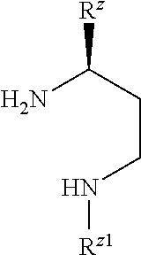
[Rz]C(CCN[Rz1])N
